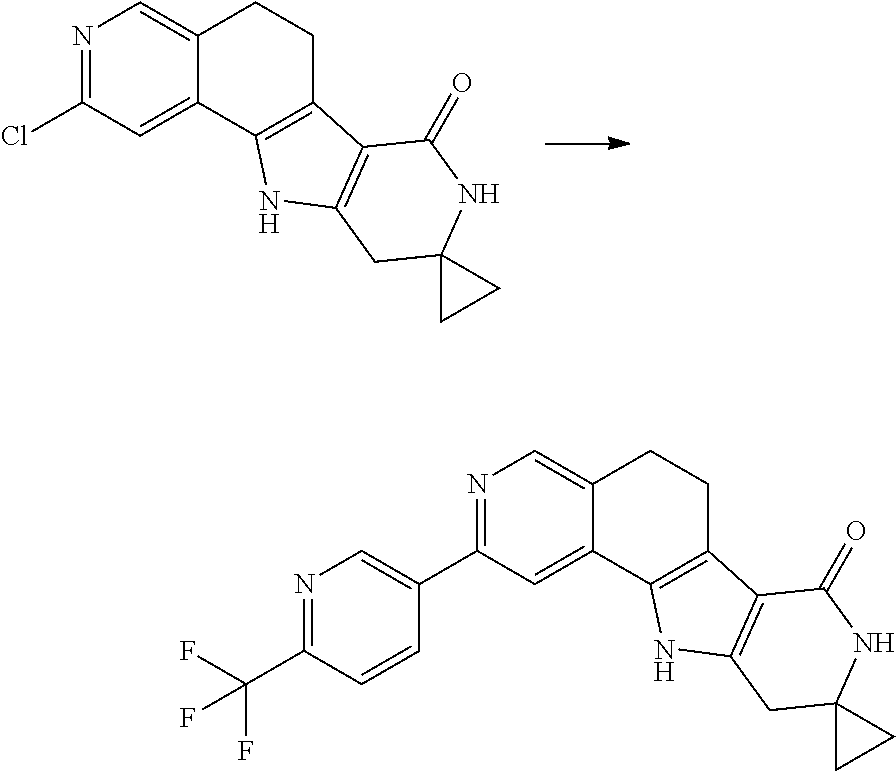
N1=C(Cl)C=C2C(=C1)CCC1=C2NC2=C1C(=O)NC1(C2)CC1.N1=C(C2=CN=C(C(F)(F)F)C=C2)C=C2C(=C1)CCC1=C2NC2=C1C(=O)NC1(C2)CC1
